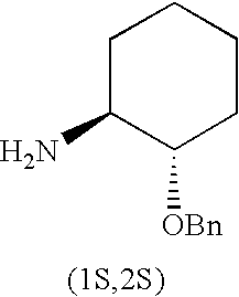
C1C(N)C([OBn])CCC1
